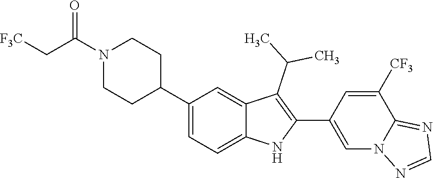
N1(C(C[F3C])=O)CCC(C2=CC=C3C(=C2)C(C(C)C)=C(C2=CN4C(=NC=N4)C([CF3])=C2)N3)CC1
